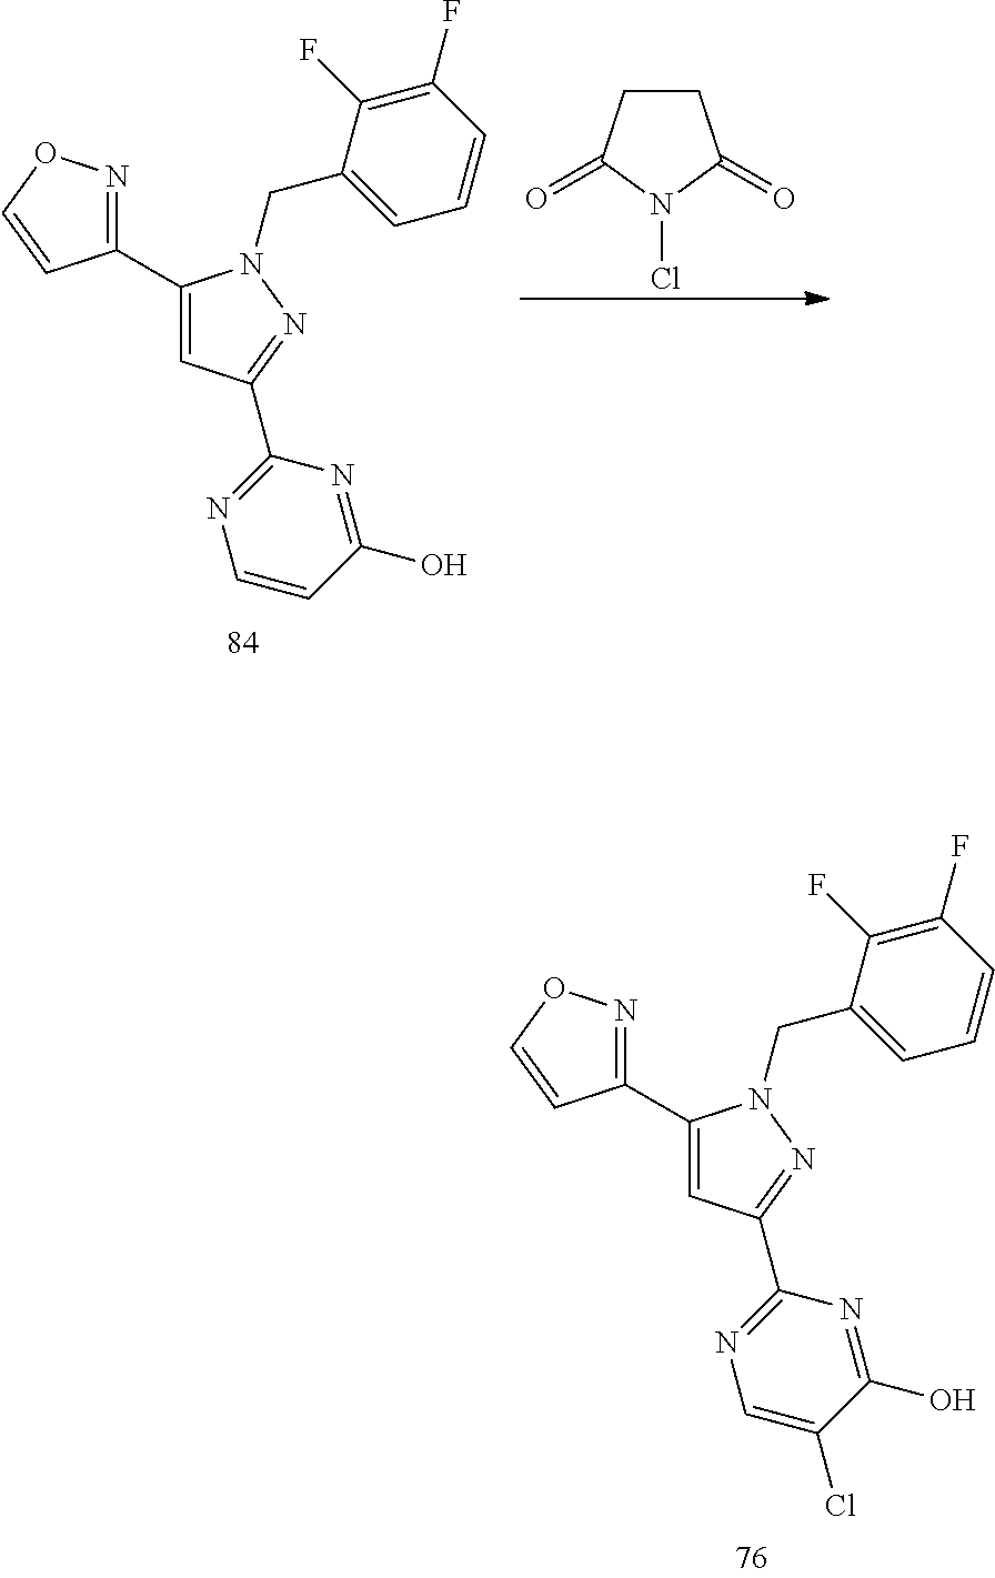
C1(C2=NOC=C2)=CC(C2=NC=CC(O)=N2)=NN1CC1=CC=CC(F)=C1F.C1CC(=O)N(Cl)C1=O.C1(C2=NOC=C2)=CC(C2=NC=C(Cl)C(O)=N2)=NN1CC1=CC=CC(F)=C1F
